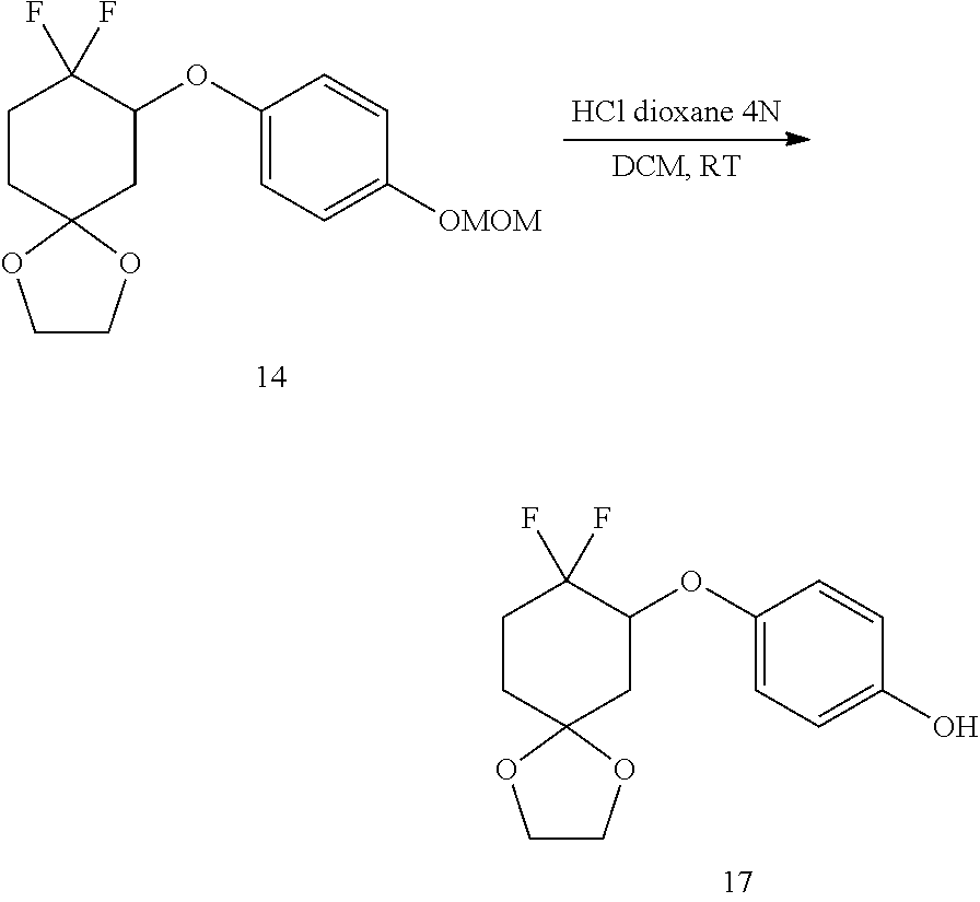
C1CC2(CC(OC3=CC=C(O)C=C3)C1(F)F)OCCO2.C1CC2(CC(OC3=CC=C([OMOM])C=C3)C1(F)F)OCCO2
